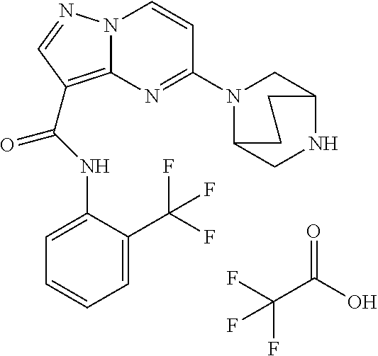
FC(C(O)=O)(F)F.N(C(=O)C1=C2N(N=C1)C=CC(N1C3CNC(C1)CC3)=N2)C1=CC=CC=C1C(F)(F)F
